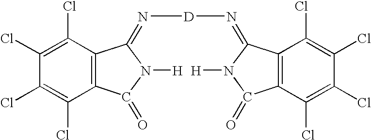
C12=C(C(=O)N([H])C1=N[D]N=C1C3=C(C(=O)N1[H])C(Cl)=C(Cl)C(Cl)=C3Cl)C(Cl)=C(Cl)C(Cl)=C2Cl
